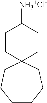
C1CC2(CCC1[NH3+Cl-])CCCCCC2
